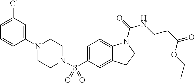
C1(N2CCN(S(C3=CC=C4C(=C3)CCN4C(=O)NCCC(=O)OCC)(=O)=O)CC2)=CC(Cl)=CC=C1
